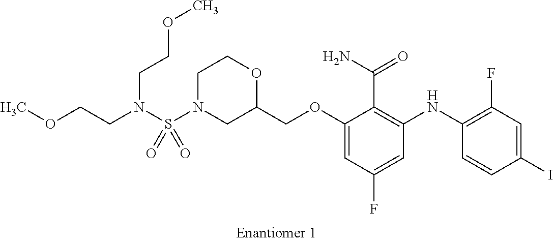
C(OC1=CC(F)=CC(NC2=C(F)C=C(I)C=C2)=C1C(N)=O)C1OCCN(S(=O)(=O)N(CCOC)CCOC)C1
